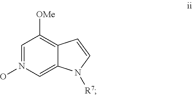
C12=CN(O)=CC([OMe])=C1C=CN2[R7]
